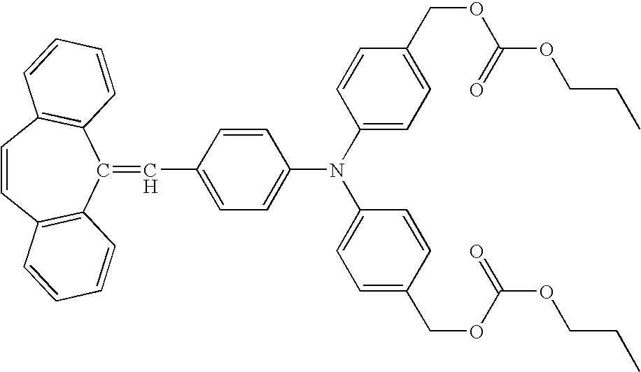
C1(=CC2=CC=C(N(C3=CC=C(COC(OCCC)=O)C=C3)C3=CC=C(COC(OCCC)=O)C=C3)C=C2)C2=C(C=CC3=C1C=CC=C3)C=CC=C2
